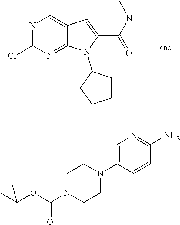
ClC1=NC=C2C(=N1)N(C1CCCC1)C(C(=O)N(C)C)=C2.N1(C(=O)OC(C)(C)C)CCN(C2=CN=C(N)C=C2)CC1
